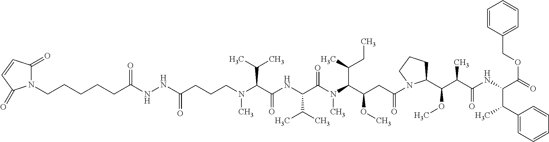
C(C(NC(C(N(C(C(CC(=O)N1C(C(C(C(NC(C(=O)OCC2=CC=CC=C2)C(C)C2=CC=CC=C2)=O)C)OC)CCC1)OC)C(C)CC)C)=O)C(C)C)=O)(C(C)C)N(C)CCCC(NNC(CCCCCN1C(=O)C=CC1=O)=O)=O
